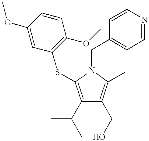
C1(C(C)C)=C(SC2=C(OC)C=CC(OC)=C2)N(CC2=CC=NC=C2)C(C)=C1CO
